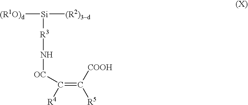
[(R1O)d][Si]([(R2)3d])[R3]N[OC]C(=C([COOH])[R5])[R4]
